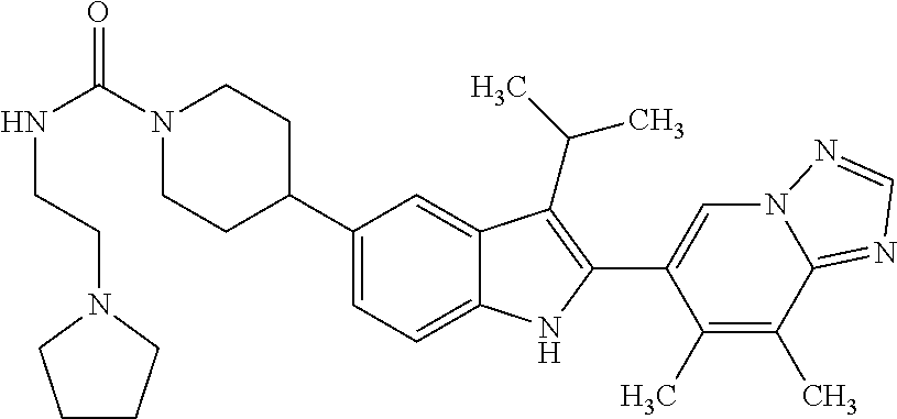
C(=O)(N1CCC(C2=CC=C3C(=C2)C(C(C)C)=C(C2=CN4C(=NC=N4)C(C)=C2C)N3)CC1)NCCN1CCCC1
